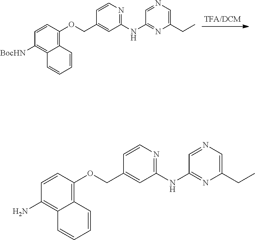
C1=CC(OCC2=CC(NC3=NC(CC)=CN=C3)=NC=C2)=C2C(=C1[BocHN])C=CC=C2.C1=CC(OCC2=CC(NC3=NC(CC)=CN=C3)=NC=C2)=C2C(=C1N)C=CC=C2
